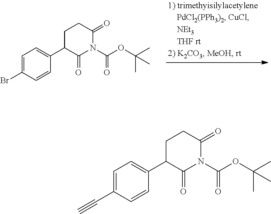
C1(C2=CC=C(Br)C=C2)C(=O)N(C(OC(C)(C)C)=O)C(=O)CC1.C1(C2=CC=C(C#C)C=C2)C(=O)N(C(OC(C)(C)C)=O)C(=O)CC1
